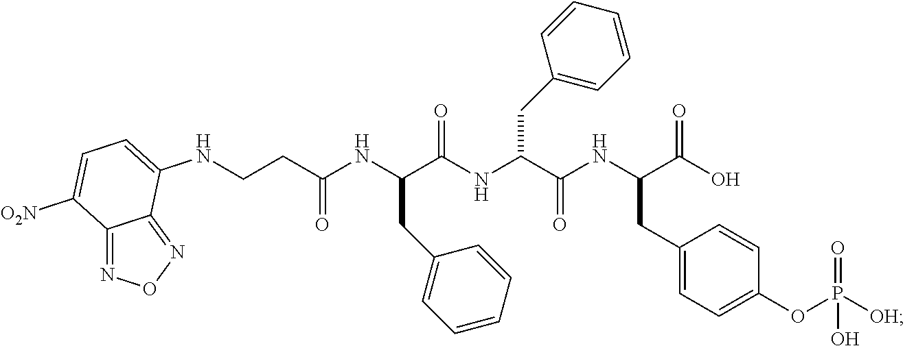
C1(CC(NC(CCNC2=CC=C([O2N])C3=NON=C32)=O)C(NC(C(NC(C(O)=O)CC2=CC=C(OP([OH])(=O)O)C=C2)=O)CC2=CC=CC=C2)=O)=CC=CC=C1
